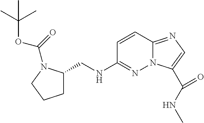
C1=CC2=NC=C(C(NC)=O)N2N=C1NCC1CCCN1C(OC(C)(C)C)=O
